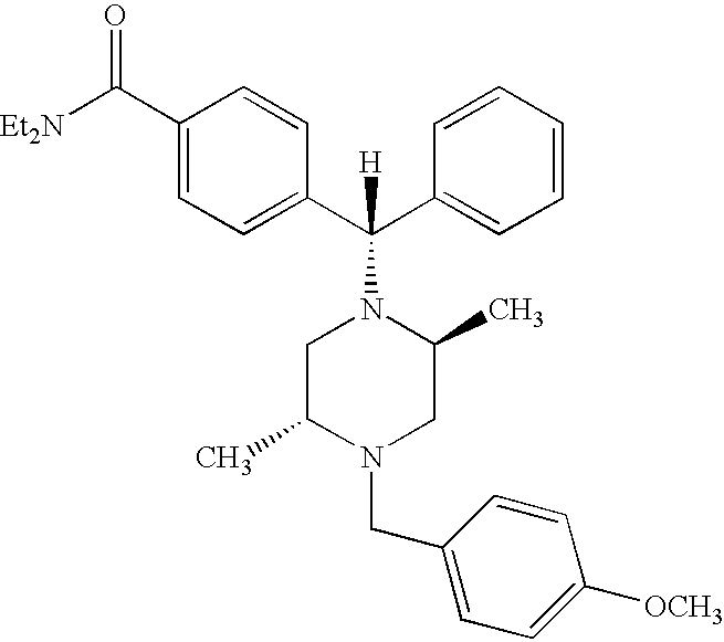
[Et2N]C(C1=CC=C(C(C2=CC=CC=C2)(N2CC(C)N(CC3=CC=C([OCH3])C=C3)CC2C)[H])C=C1)=O
